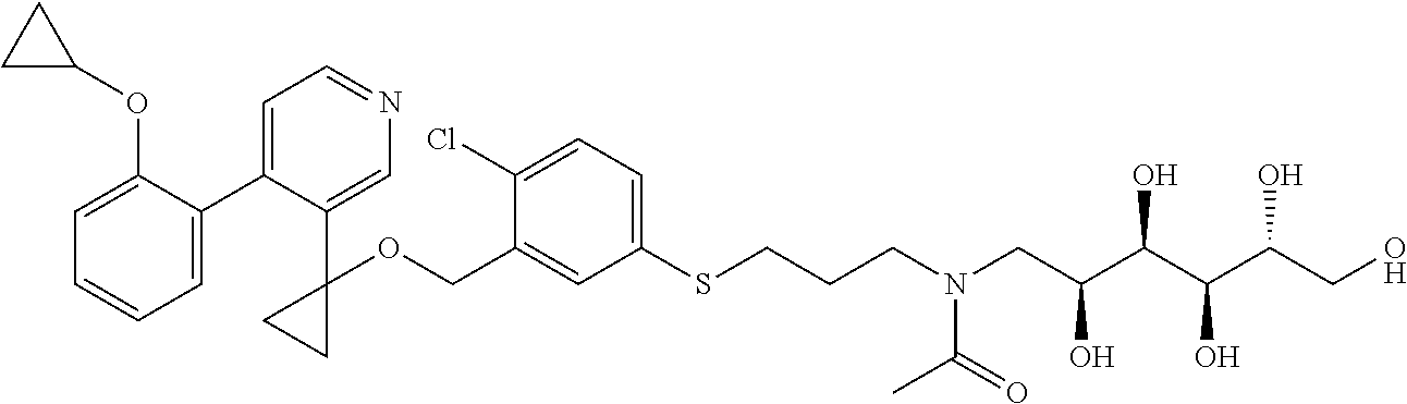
C1=C(C2=CC=NC=C2C2(OCC3=CC(SCCCN(CC(C(C(C(CO)O)O)O)O)C(=O)C)=CC=C3Cl)CC2)C(OC2CC2)=CC=C1
